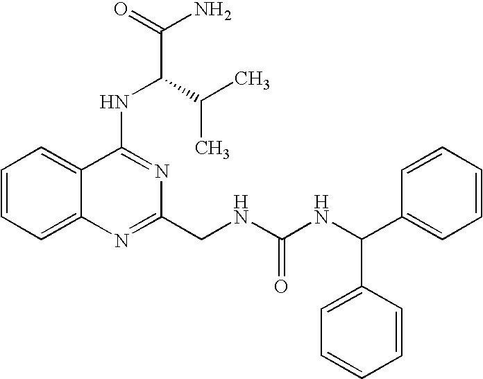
C1=CC=C2C(=C1)C(NC(C(N)=O)C(C)C)=NC(CNC(NC(C1=CC=CC=C1)C1=CC=CC=C1)=O)=N2
